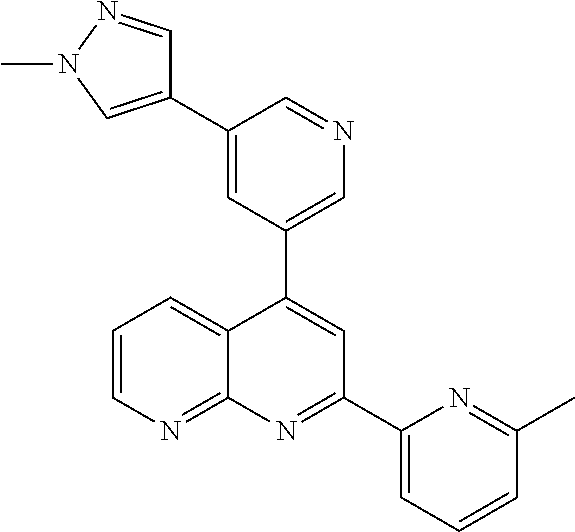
C1=C(C2=CN(C)N=C2)C=NC=C1C1=CC(C2=CC=CC(C)=N2)=NC2=NC=CC=C12
